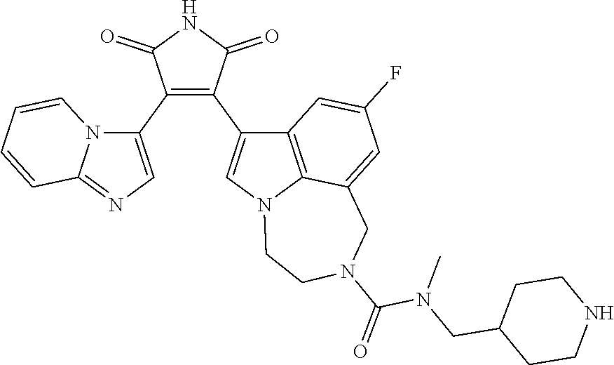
C1(C2=CN=C3N2C=CC=C3)=C(C2=CN3C4=C2C=C(F)C=C4CN(C(=O)N(CC2CCNCC2)C)CC3)C(=O)NC1=O
